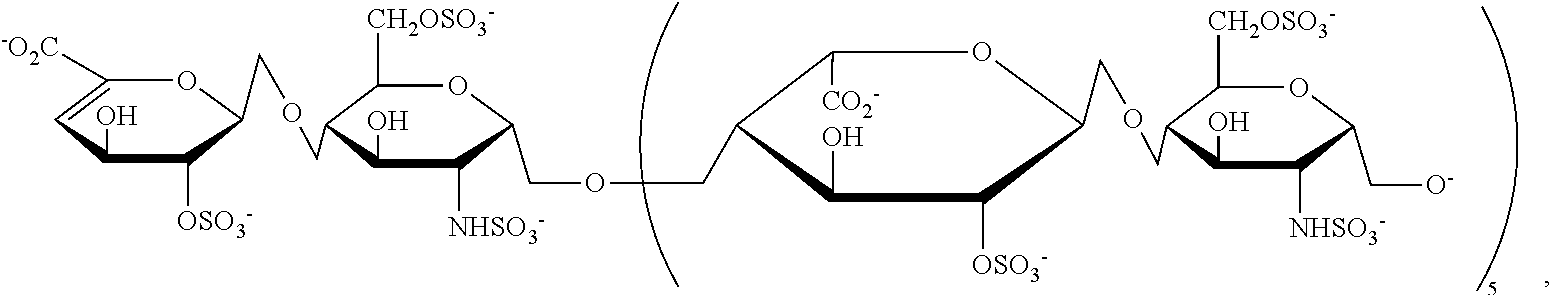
C1([-O2C])=CC(O)C([OSO3-])C(COCC2C([CH2OSO3-])OC(COCC3C([CO2-])OC(COCC4C([CH2OSO3-])OC(C[O-])C([NHSO3-])C4O)C([OSO3-])C3O)C([NHSO3-])C2O)O1
